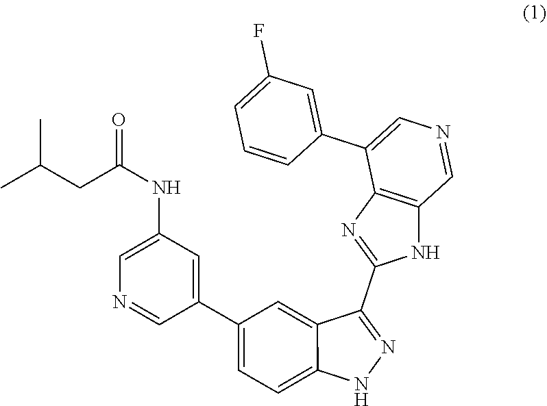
C1=CC(C2=CN=CC3=C2N=C(C2=NNC4=CC=C(C5=CC(NC(CC(C)C)=O)=CN=C5)C=C24)N3)=CC(F)=C1
